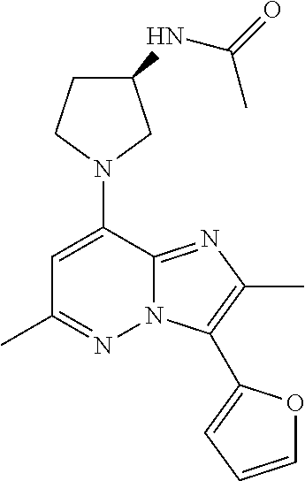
C1C(NC(=O)C)CN(C2=CC(C)=NN3C2=NC(C)=C3C2=CC=CO2)C1
